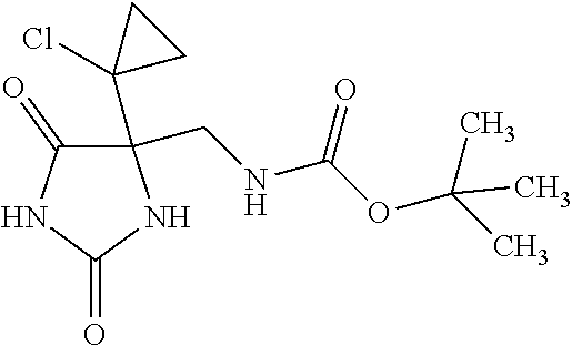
C1(CNC(OC(C)(C)C)=O)(C2(Cl)CC2)C(=O)NC(=O)N1
